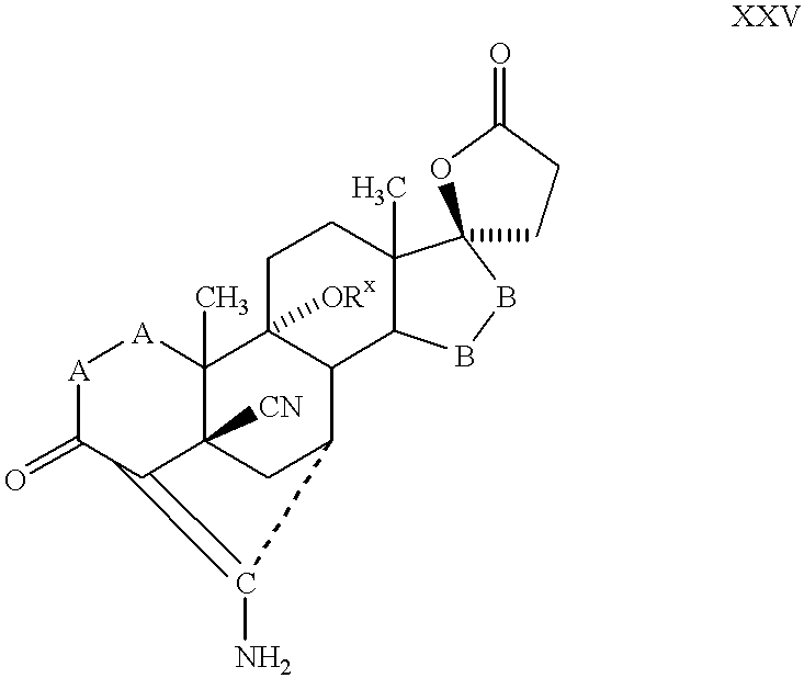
[A]1C(=O)C2=C(N)C3CC2([CN])C(C)([A]1)C1([ORx])C3C2C(C)(CC1)C1(BB2)CCC(=O)O1
